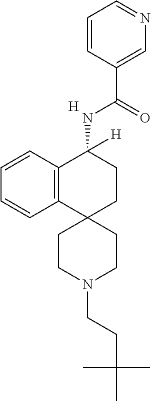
[H].C12=C(C=CC=C1)C(NC(C1=CN=CC=C1)=O)([H])CCC21CCN(CCC(C)(C)C)CC1
